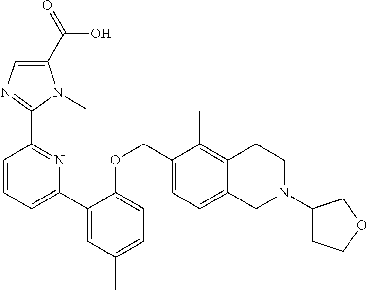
C1(C(=O)O)=CN=C(C2=NC(C3=CC(C)=CC=C3OCC3=CC=C4C(=C3C)CCN(C3CCOC3)C4)=CC=C2)N1C
